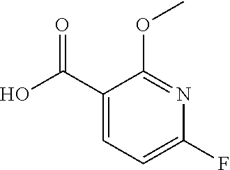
C(C1=CC=C(F)N=C1OC)(O)=O
